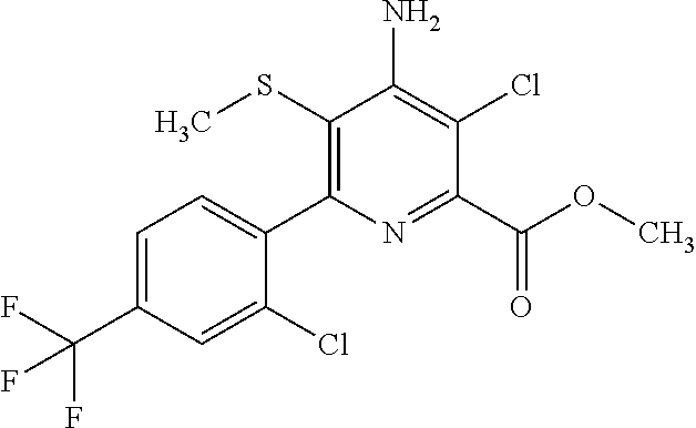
C1=C(C(F)(F)F)C=C(Cl)C(C2=C(SC)C(N)=C(Cl)C(C(OC)=O)=N2)=C1
